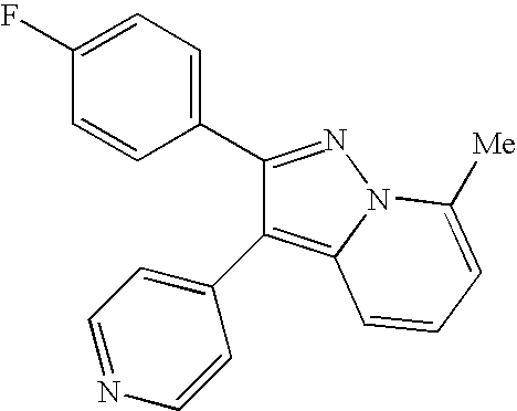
C1(C2=NN3C(=C2C2=CC=NC=C2)C=CC=C3[Me])=CC=C(F)C=C1
